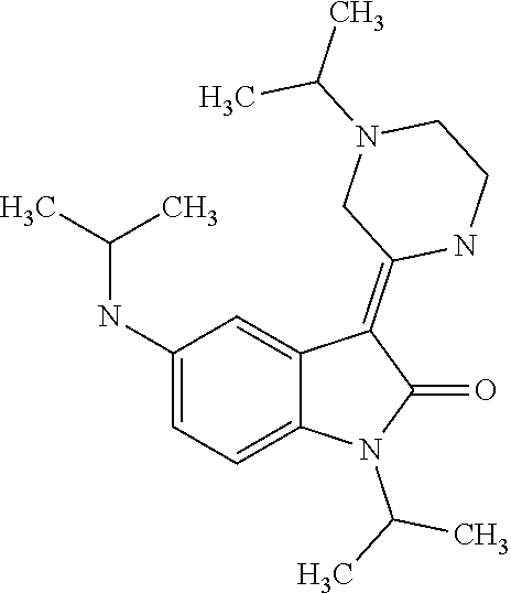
CC(N1C(=O)C(=C2CN(C(C)C)CCN2)C2=CC(NC(C)C)=CC=C12)C
